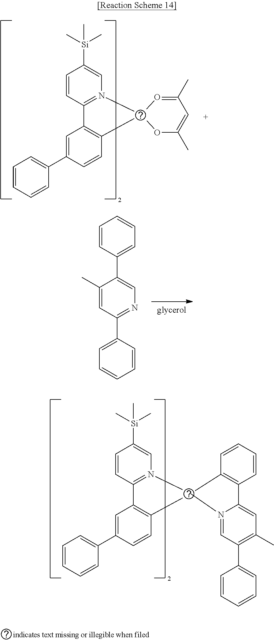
C1=CC([Si](C)(C)C)=CN2=C1C1=C(C=CC(C3=CC=CC=C3)=C1)C21O=C(C)C=C(C)O1.C1=CC=CC=C1C1=CN=C(C2=CC=CC=C2)C=C1C.C1=CC([Si](C)(C)C)=CN2=C1C1=C(C=CC(C3=CC=CC=C3)=C1)C21C2=C(C=CC=C2)C2=CC(C)=C(C3=CC=CC=C3)C=N21
